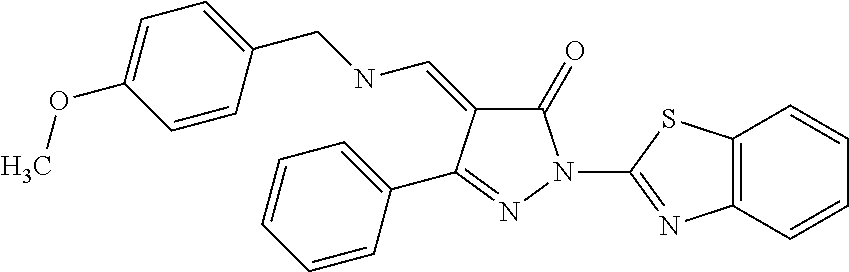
C12=C(C=CC=C1)N=C(N1C(=O)C(=CNCC3=CC=C(OC)C=C3)C(C3=CC=CC=C3)=N1)S2
